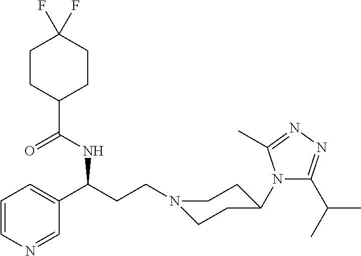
N1(CCC(C2=CC=CN=C2)NC(C2CCC(F)(F)CC2)=O)CCC(N2C(C(C)C)=NN=C2C)CC1
